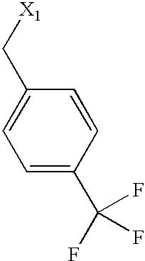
C1=C(C(F)(F)F)C=CC(C[X1])=C1
